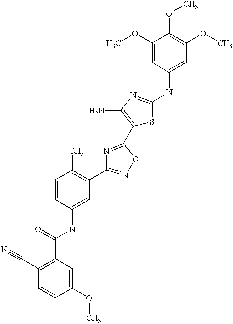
C1(C(=O)NC2=CC(C3=NOC(C4=C(N)N=C(NC5=CC(OC)=C(OC)C(OC)=C5)S4)=N3)=C(C)C=C2)=C(C#N)C=CC(OC)=C1
